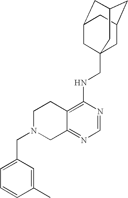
C12=C(NCC34CC5CC(CC(C3)C5)C4)N=CN=C1CN(CC1=CC=CC(C)=C1)CC2
